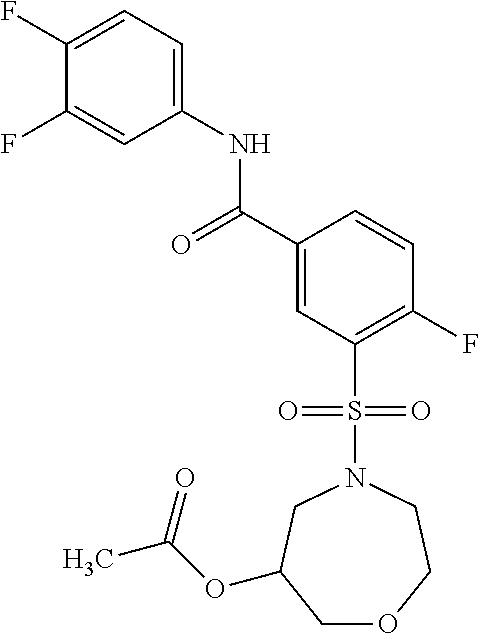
C(C1=CC(S(N2CCOCC(OC(C)=O)C2)(=O)=O)=C(F)C=C1)(=O)NC1=CC=C(F)C(F)=C1
